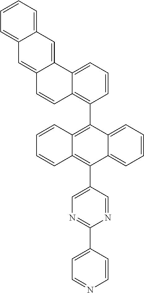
C1=CC=C2C(=C1)C=C1C(=C2)C=CC2=C(C3=C4C(=C(C5=CN=C(C6=CC=NC=C6)N=C5)C5=CC=CC=C35)C=CC=C4)C=CC=C12
